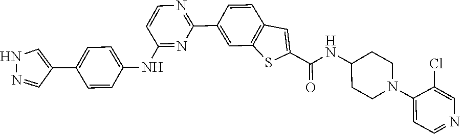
C1(C2=CC3=C(C=C2)C=C(C(=O)NC2CCN(C4=CC=NC=C4Cl)CC2)S3)=NC=CC(NC2=CC=C(C3=CNN=C3)C=C2)=N1
